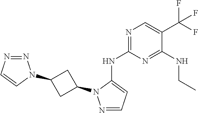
N1=C(NC2=CC=NN2C2CC(N3N=NC=C3)C2)N=C(NCC)C(C(F)(F)F)=C1
